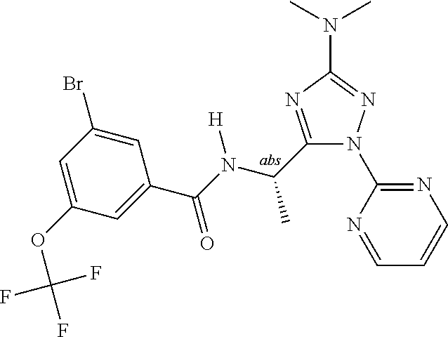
C1(C(N(C(C2=CC(OC(F)(F)F)=CC(Br)=C2)=O)[H])C)=NC(N(C)C)=NN1C1=NC=CC=N1
